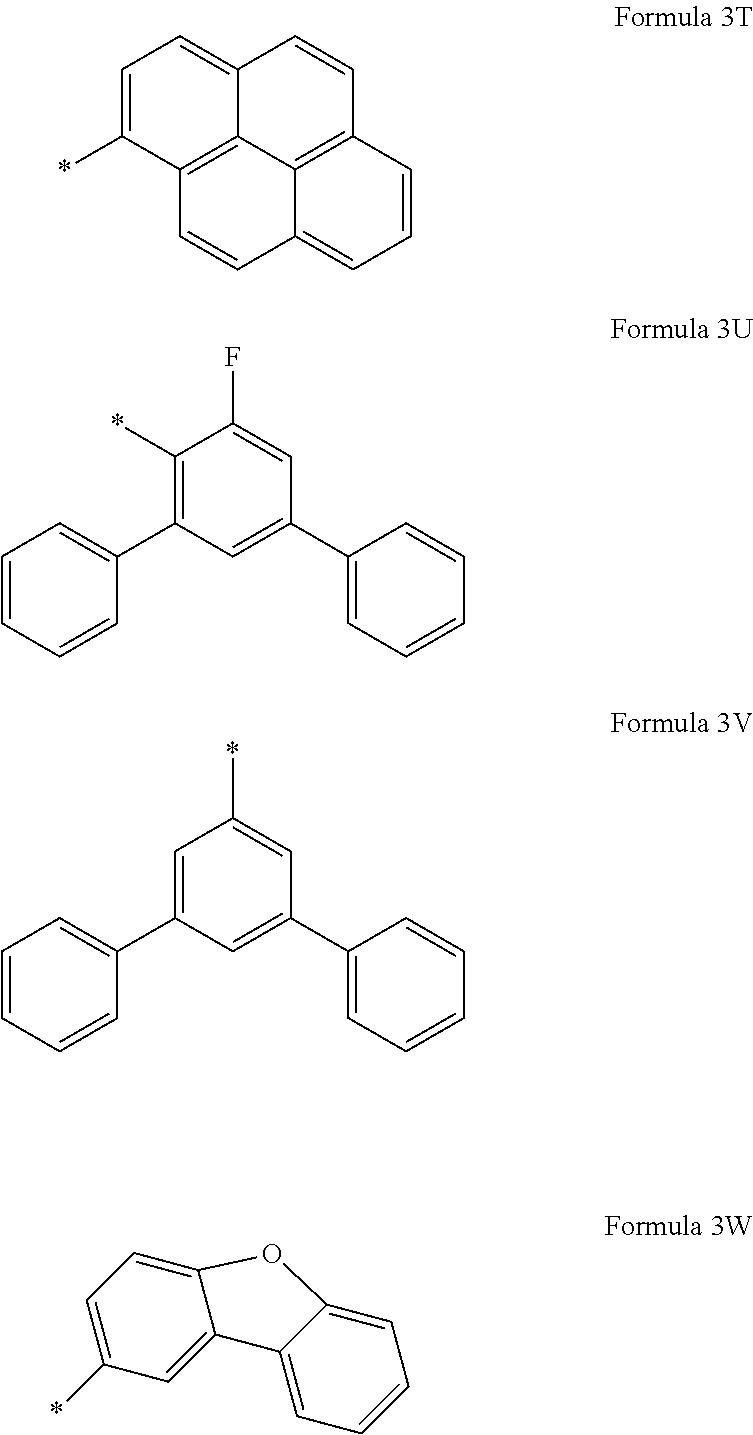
C1=C(*)C2=C3C(=C1)C=CC1=C3C(=CC=C1)C=C2.C1(*)=C(C2=CC=CC=C2)C=C(C2=CC=CC=C2)C=C1F.C1=C(C2=CC=CC=C2)C=C(C2=CC=CC=C2)C=C1*.C12=CC=C(*)C=C1C1=CC=CC=C1O2
